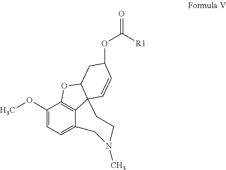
C1(OC)=CC=C2C3=C1OC1C3(C=CC(OC([R1])=O)C1)CCN(C)C2
